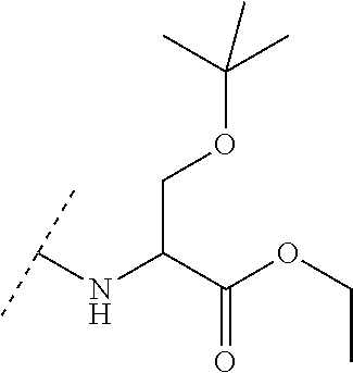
C(C(C(OCC)=O)NC(C)C)OC(C)(C)C
